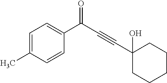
C1=C(C)C=CC(C(C#CC2(O)CCCCC2)=O)=C1
